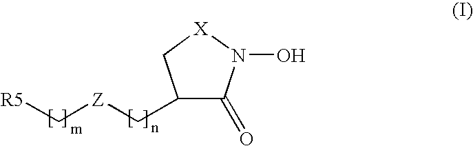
C1(C[Z]C[R5])C(=O)N(O)[X]C1
